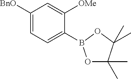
C1([BnO])=CC=C(B2OC(C)(C)C(C)(C)O2)C([OMe])=C1
